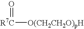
[R7C]([O(CH2CH2O)pH])=O
